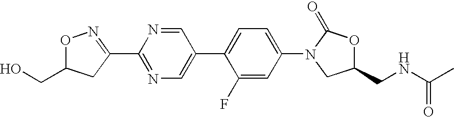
C1=NC(C2=NOC(CO)C2)=NC=C1C1=CC=C(N2C(=O)OC(CNC(=O)C)C2)C=C1F
